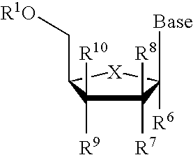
C1([R8])([R7])C([R10])([R9])C(C[R1O])[X]C1([Base])[R6]
